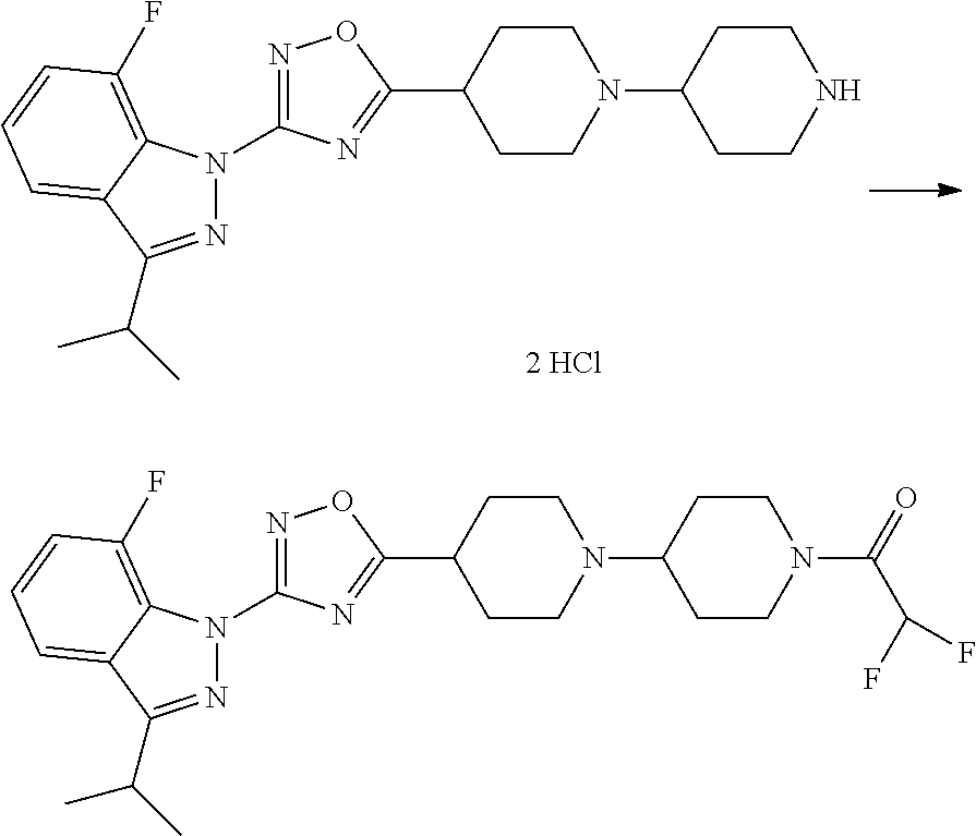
N1=C(C(C)C)C2=CC=CC(F)=C2N1C1=NOC(C2CCN(C3CCNCC3)CC2)=N1.[2 HCl].N1=C(C(C)C)C2=CC=CC(F)=C2N1C1=NOC(C2CCN(C3CCN(C(=O)C(F)F)CC3)CC2)=N1
